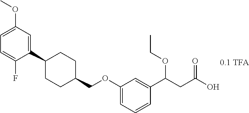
C1CC(COC2=CC=CC(C(CC(O)=O)OCC)=C2)CCC1C1=CC(OC)=CC=C1F
